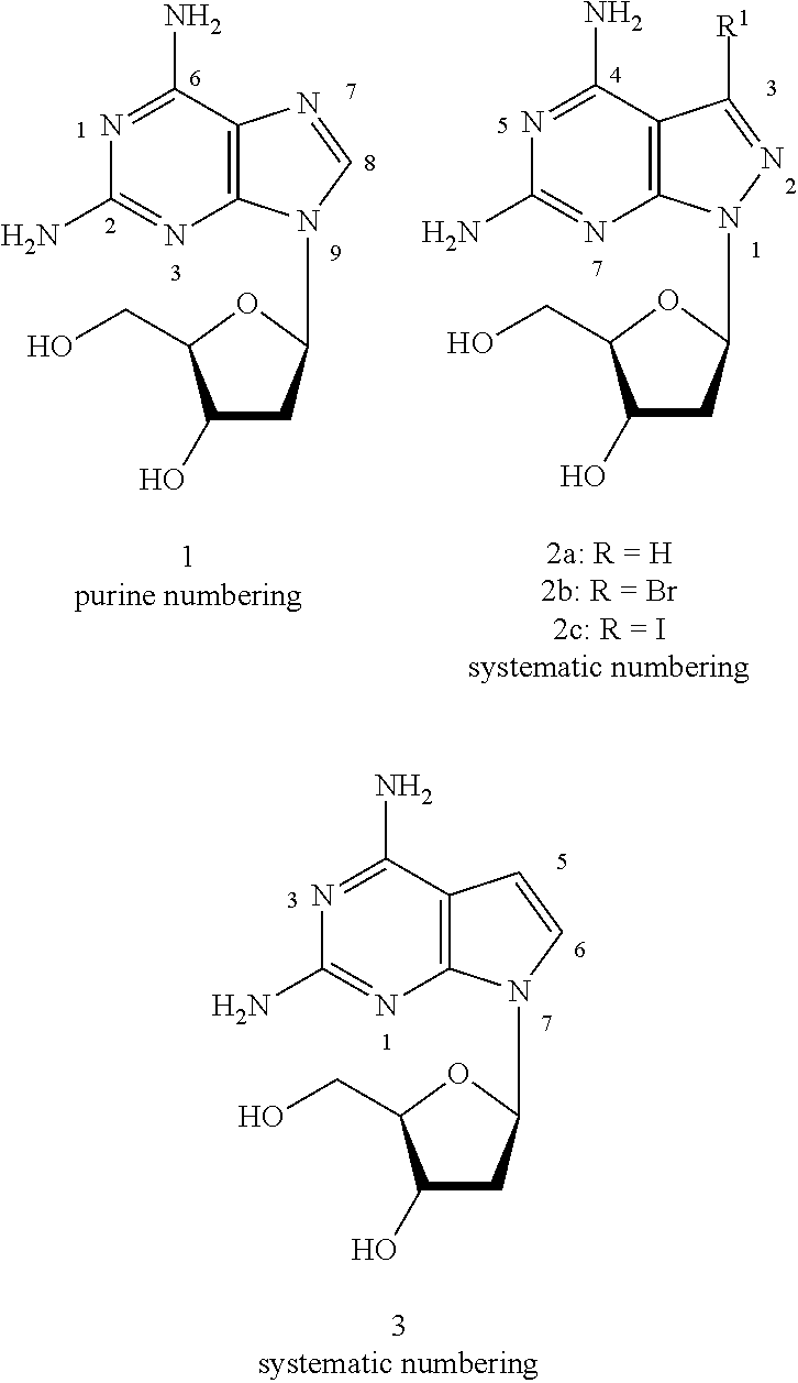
C1(O)CC(N2C3=C(N=C2)C(N)=NC(N)=N3)OC1CO.C1(O)CC(N2C3=C(C([R1])=N2)C(N)=NC(N)=N3)OC1CO.C1(O)CC(N2C3=C(C=C2)C(N)=NC(N)=N3)OC1CO
